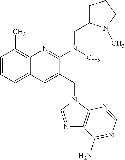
C1=CC=C2C(=C1C)N=C(N(C)CC1CCCN1C)C(CN1C=NC3=C1N=CN=C3N)=C2
